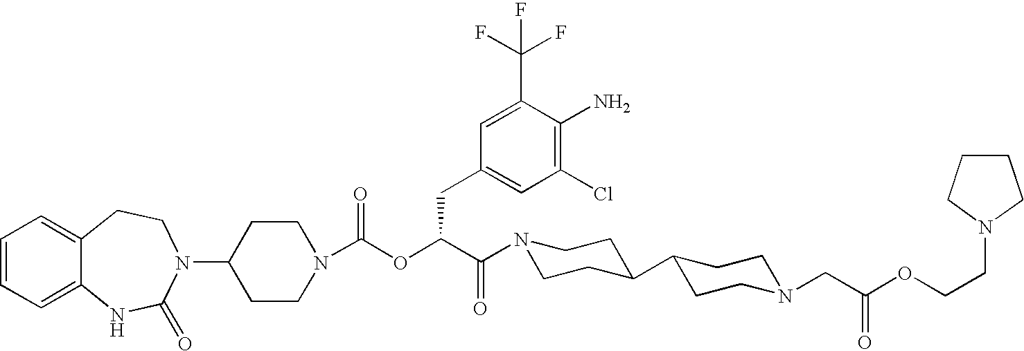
C1(N2C(=O)NC3=CC=CC=C3CC2)CCN(C(OC(C(N2CCC(C3CCN(CC(=O)OCCN4CCCC4)CC3)CC2)=O)CC2=CC(Cl)=C(N)C(C(F)(F)F)=C2)=O)CC1
